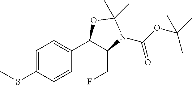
C1=C(SC)C=CC(C2C(CF)N(C(OC(C)(C)C)=O)C(C)(C)O2)=C1
